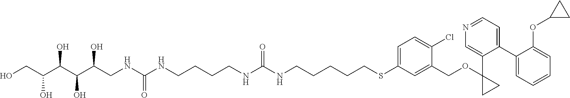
C(CCSC1=CC=C(Cl)C(COC2(C3=CN=CC=C3C3=CC=CC=C3OC3CC3)CC2)=C1)CCNC(NCCCCNC(NCC(C(C(C(CO)O)O)O)O)=O)=O
